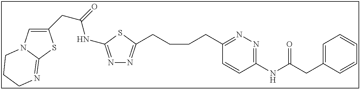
N1=C(NC(CC2=CN3C(=NCCC3)S2)=O)SC(CCCCC2=NN=C(NC(CC3=CC=CC=C3)=O)C=C2)=N1
